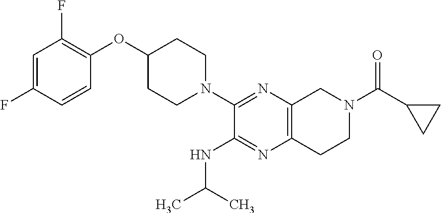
C1=C(F)C=CC(OC2CCN(C3=NC4=C(N=C3NC(C)C)CCN(C(C3CC3)=O)C4)CC2)=C1F
